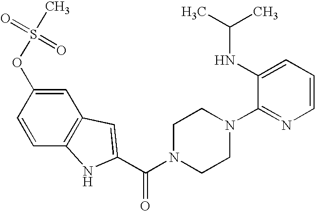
C1=CC2=C(C=C1OS(C)(=O)=O)C=C(C(=O)N1CCN(C3=NC=CC=C3NC(C)C)CC1)N2
